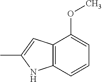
C12=C(C(OC)=CC=C1)C=C(C)N2
